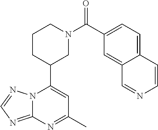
N12C(=NC=N1)N=C(C)C=C2C1CN(C(=O)C2=CC=C3C(=C2)C=NC=C3)CCC1
